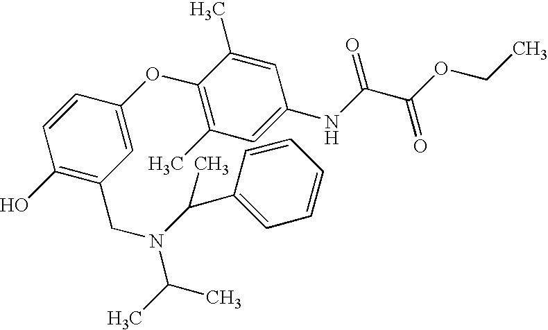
C1(O)=C(CN(C(C)C)C(C)C2=CC=CC=C2)C=C(OC2=C(C)C=C(NC(C(OCC)=O)=O)C=C2C)C=C1
